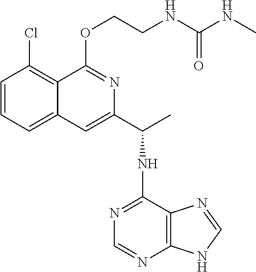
C1=CC=C2C(=C1Cl)C(OCCNC(NC)=O)=NC(C(NC1=NC=NC3=C1N=CN3)C)=C2
